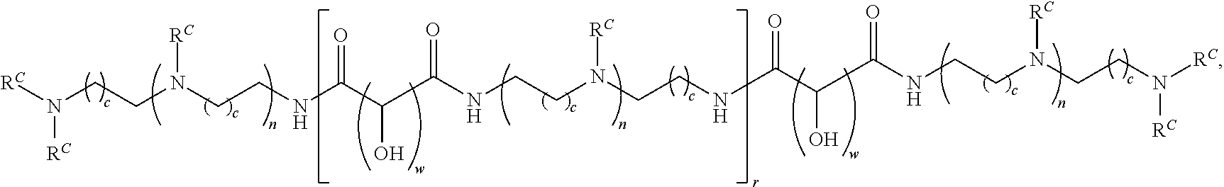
[RC]N(CCN(CCNC(C(O)C(=O)NCCN(CCNC(C(C(NCCN(CCN([RC])[RC])[RC])=O)O)=O)[RC])=O)[RC])[RC]
